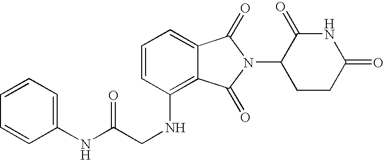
C(NC1=C2C(=CC=C1)C(=O)N(C1CCC(=O)NC1=O)C2=O)C(NC1=CC=CC=C1)=O
